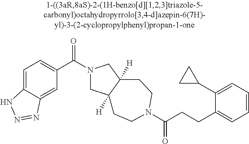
C(CCC1=CC=CC=C1C1CC1)(=O)N1CCC2([H])CN(C(=O)C3=CC=C4C(=C3)N=NN4)CC2([H])CC1
